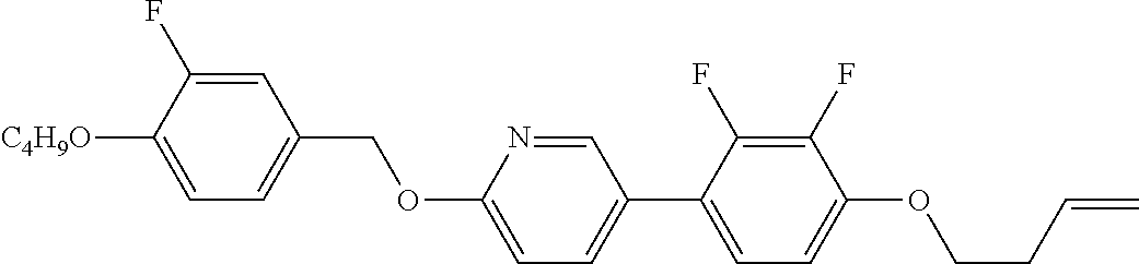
C1=C(F)C([C4H9O])=CC=C1COC1=CC=C(C2=CC=C(OCCC=C)C(F)=C2F)C=N1
